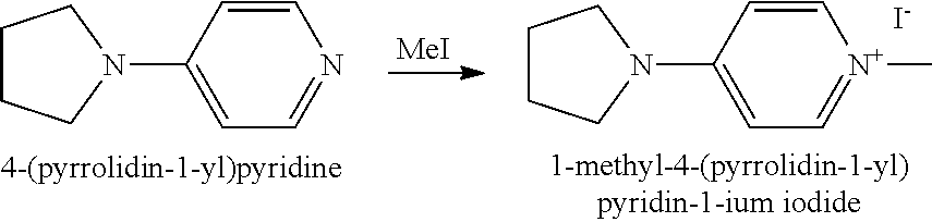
C1CCN(C2=CC=NC=C2)C1.[MeI].C1CCN(C2=CC=[N+](C)C=C2)C1.[I-]
